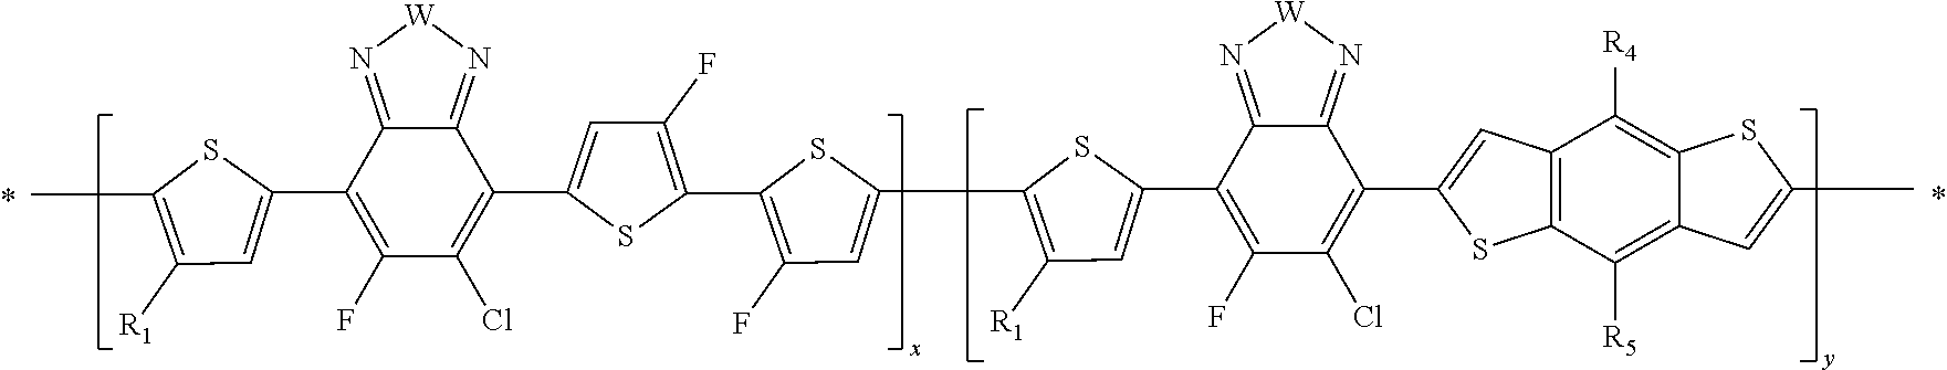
C1(C2=C(F)C(Cl)=C(C3=CC(F)=C(C4=C(F)C=C(C5=C([R1])C=C(C6=C(F)C(Cl)=C(C7=CC8=C(C([R5])=C9C(=C8[R4])SC(C)=C9)S7)C7=N[W]N=C67)S5)S4)S3)C3=N[W]N=C23)=CC([R1])=C(C)S1
